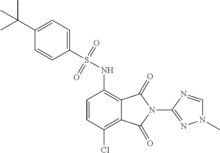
C1=CC(Cl)=C2C(=C1NS(=O)(=O)C1=CC=C(C(C)(C)C)C=C1)C(=O)N(C1=NN(C)C=N1)C2=O
